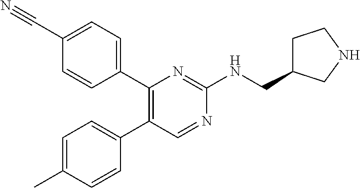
C1(C#N)=CC=C(C2=C(C3=CC=C(C)C=C3)C=NC(NCC3CCNC3)=N2)C=C1
